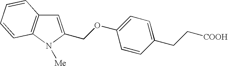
O(C1=CC=C(CC[COOH])C=C1)CC1=CC2=C(N1[Me])C=CC=C2
